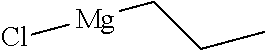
[Mg](CCC)Cl
